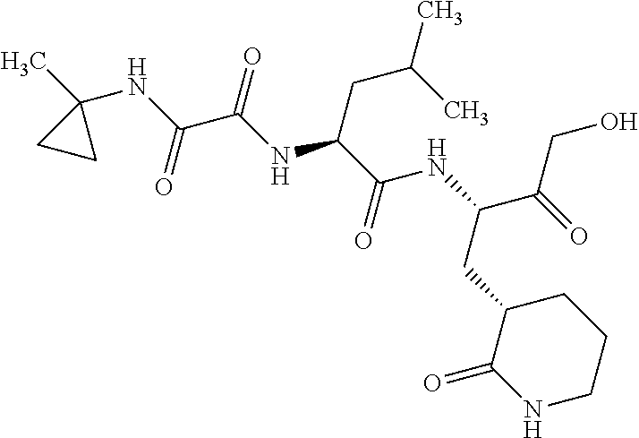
O=C(C(NC(C(NC(C(NC1(C)CC1)=O)=O)CC(C)C)=O)CC1C(=O)NCCC1)CO
